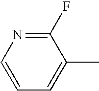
C1(F)=NC=CC=C1C
